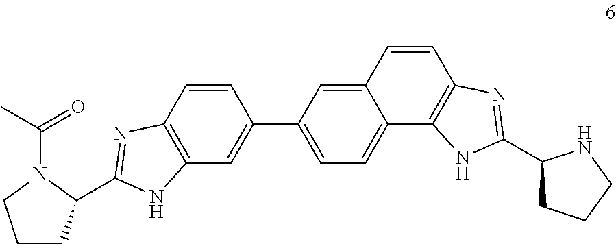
C12=C(C=CC(C3=CC=C4C(=C3)C=CC3=C4NC(C4CCCN4)=N3)=C1)N=C(C1CCCN1C(C)=O)N2
